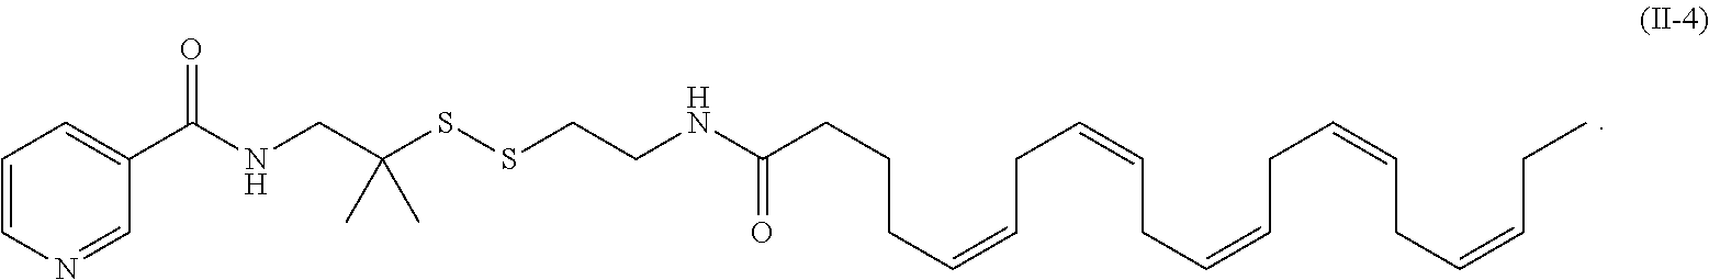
C1=CN=CC(C(NCC(C)(C)SSCCNC(=O)CCCC=CCC=CCC=CCC=CCC=CCC)=O)=C1
